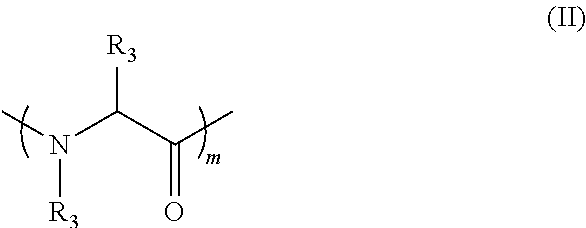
[R3]C(C(C)=O)N(C)[R3]
